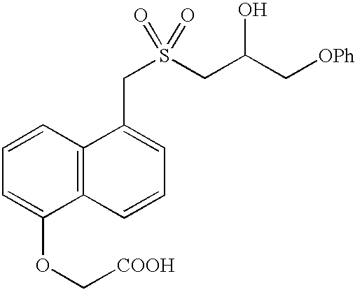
C1=CC2=C(C(OC[COOH])=C1)C=CC=C2CS(CC(C[OPh])O)(=O)=O
